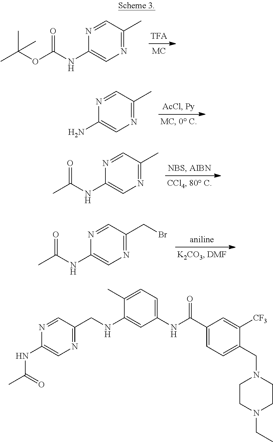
CC(OC(NC1=CN=C(C)C=N1)=O)(C)C.NC1=CN=C(C)C=N1.N(C1=CN=C(C)C=N1)C(C)=O.N(C1=CN=C(CBr)C=N1)C(C)=O.N(C1=CN=C(CNC2=CC(NC(C3=CC=C(CN4CCN(CC)CC4)C([CF3])=C3)=O)=CC=C2C)C=N1)C(C)=O
